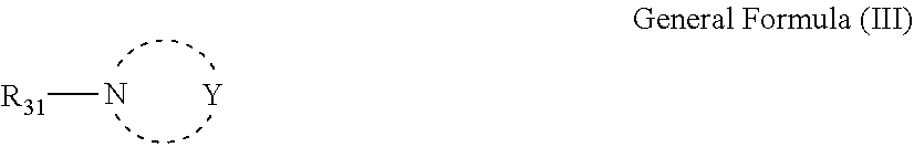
[R31]N.[Y]
